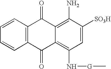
C12=C(C=CC=C1)C(=O)C1=C(N)C([SO3H])=CC(N[G]C)=C1C2=O
